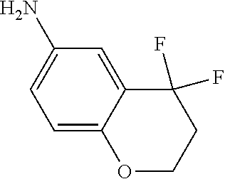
C1COC2=CC=C(N)C=C2C1(F)F
